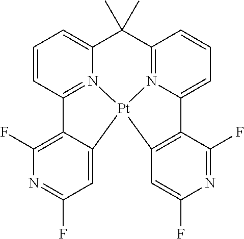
C1(C)(C)C2=CC=CC3=N2[Pt]2(N4=C1C=CC=C4C1=C2C=C(F)N=C1F)C1=CC(F)=NC(F)=C31
